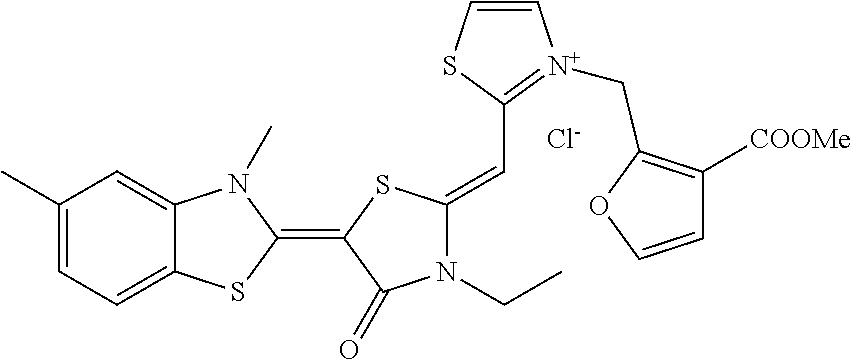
C1(C)=CC=C2C(=C1)N(C)C(=C1C(=O)N(CC)C(=CC3=[N+](CC4=C([COOMe])C=CO4)C=CS3)S1)S2.[Cl-]
